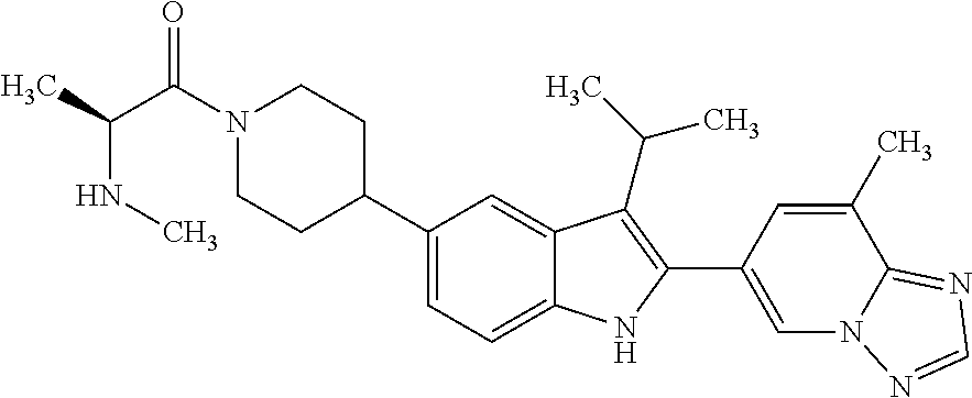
C1=C(C2=C(C(C)C)C3=CC(C4CCN(C(C(C)NC)=O)CC4)=CC=C3N2)C=C(C)C2=NC=NN12
